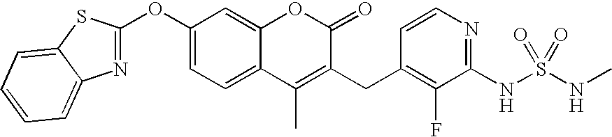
C1(OC2=NC3=CC=CC=C3S2)=CC=C2C(=C1)OC(=O)C(CC1=C(F)C(NS(NC)(=O)=O)=NC=C1)=C2C
